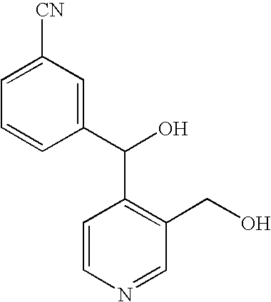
C1=CN=CC(CO)=C1C(O)C1=CC([CN])=CC=C1
